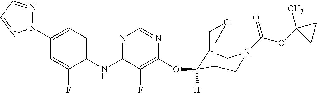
C1C2COCC(CN1C(OC1(C)CC1)=O)C2(OC1=C(F)C(NC2=CC=C(N3N=CC=N3)C=C2F)=NC=N1)[H]
